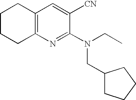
C1CCC2=C(C1)C=C([CN])C(N(CC)CC1CCCC1)=N2
